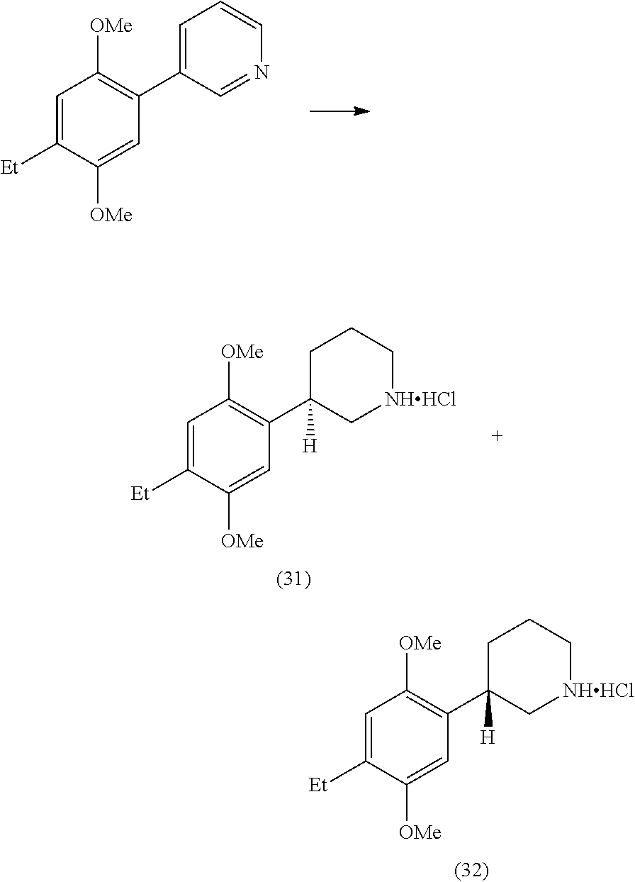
C1=C([Et])C([OMe])=CC(C2=CC=CN=C2)=C1[OMe].C1=C([Et])C([OMe])=CC(C2([H])C[NHHCl]CCC2)=C1[OMe].C1=C([Et])C([OMe])=CC(C2([H])C[NHHCl]CCC2)=C1[OMe]
